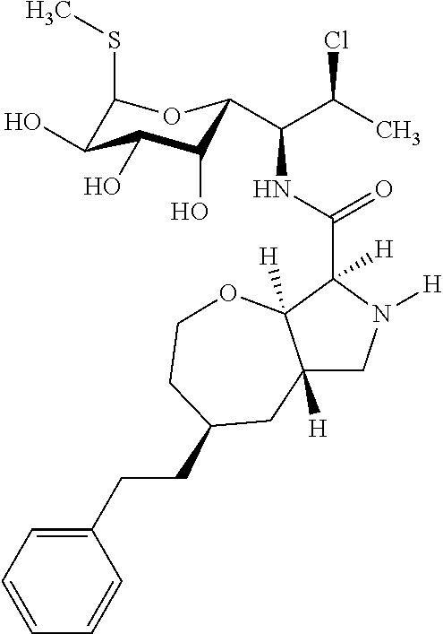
C12([H])CN([H])C(C(NC(C(C)Cl)C3C(O)C(O)C(O)C(SC)O3)=O)([H])C1([H])OCCC(CCC1=CC=CC=C1)C2
